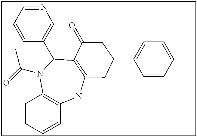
C1=CC=CC2=C1N(C(=O)C)C(C1=CN=CC=C1)C1=C(N2)CC(C2=CC=C(C)C=C2)CC1=O
